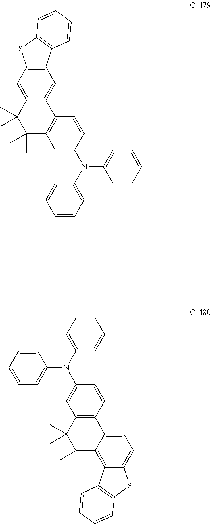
C1=CC(N(C2=CC=CC=C2)C2=CC=CC=C2)=CC2=C1C1=CC3=C(C=C1C(C)(C)C2(C)C)SC1=C3C=CC=C1.C1(N(C2=CC=CC=C2)C2=CC3=C(C=C2)C2=CC=C4C(=C2C(C)(C)C3(C)C)C2=C(S4)C=CC=C2)=CC=CC=C1
